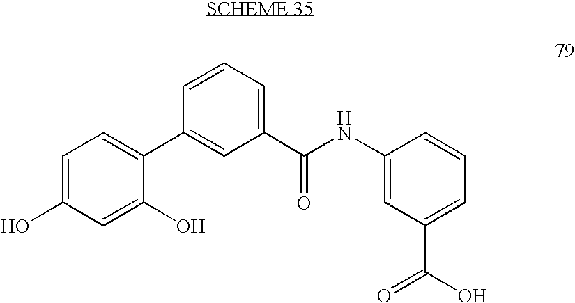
C1=C(O)C=C(O)C(C2=CC(C(NC3=CC(C(O)=O)=CC=C3)=O)=CC=C2)=C1
